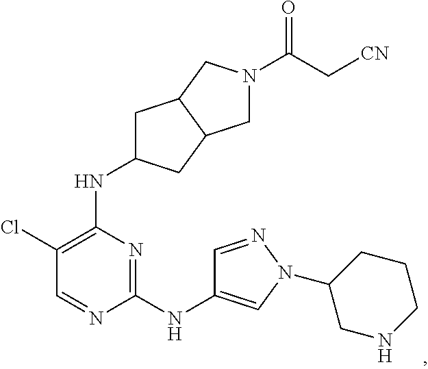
N1=C(NC2=CN(C3CNCCC3)N=C2)N=CC(Cl)=C1NC1CC2C(C1)CN(C(C[CN])=O)C2
